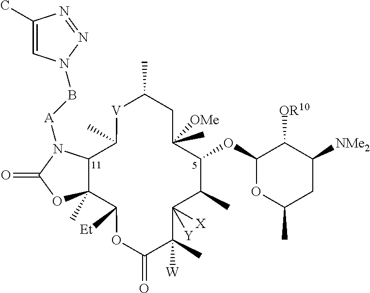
C12C(C)(C([Et])OC(=O)C(C)([W])C([X])([Y])C(C)C(OC3OC(C)CC([NMe2])C3[OR10])C([OMe])(C)CC(C)[V]C1C)OC(=O)N2[A]BN1C=C(C)N=N1
